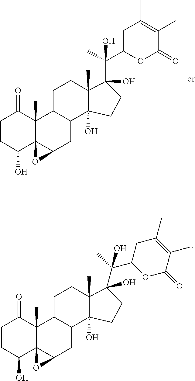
C1=CC(O)C23C(C)(C1=O)C1C(CC2O3)C2(O)C(C)(CC1)C(C(C)(C1OC(=O)C(C)=C(C)C1)O)(O)CC2.C1=CC(O)C23C(C)(C1=O)C1C(CC2O3)C2(O)C(C)(CC1)C(C(C)(C1OC(=O)C(C)=C(C)C1)O)(O)CC2
